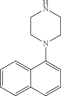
C1CN(C2=CC=CC3=CC=CC=C23)CCN1
